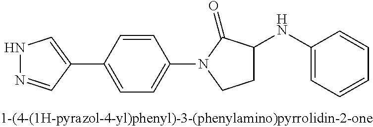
N1N=CC(C2=CC=C(N3CCC(NC4=CC=CC=C4)C3=O)C=C2)=C1
